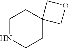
N1CCC2(CC1)COC2
